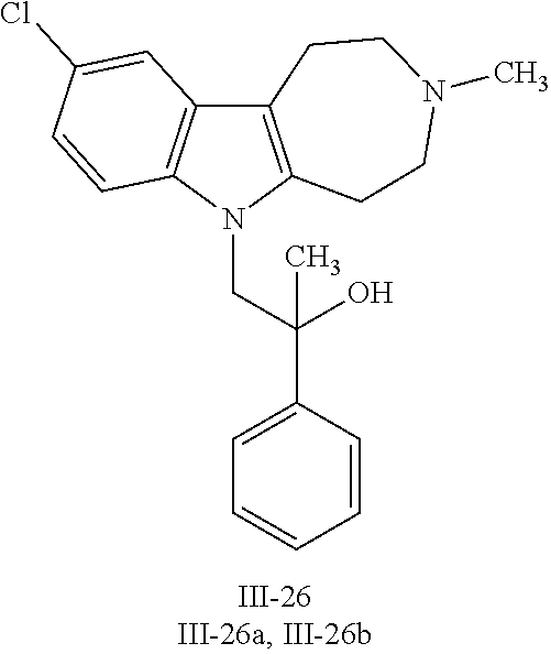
N1(CC(C2=CC=CC=C2)(O)C)C2=C(C3=C1C=CC(Cl)=C3)CCN(C)CC2
